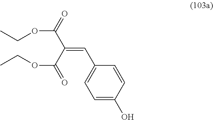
C1=C(O)C=CC(C=C(C(=O)OCC)C(=O)OCC)=C1
